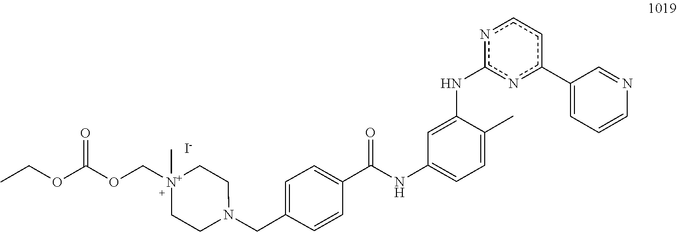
CCOC(OC[N+]1(C)CCN(CC2=CC=C(C(NC3=CC=C(C)C(Nc4nc(C5=CC=CN=C5)ccn4)=C3)=O)C=C2)CC1)=O.[I-]
